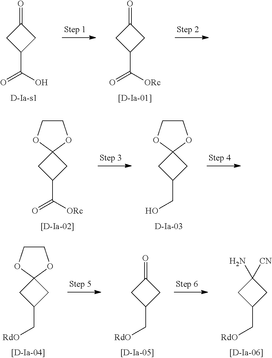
C1(=O)CC(C([ORc])=O)C1.C1(=O)CC(C(O)=O)C1.C12(CC(CO)C1)OCCO2.C12(CC(C([ORc])=O)C1)OCCO2.C12(CC(C[RdO])C1)OCCO2.C1(=O)CC(C[RdO])C1.C1([CN])(N)CC(C[RdO])C1
